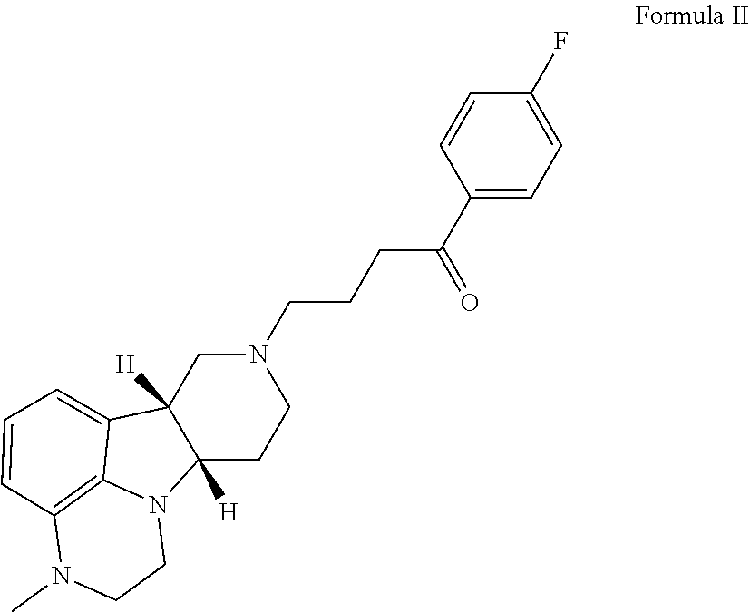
N12C3=C(N(C)CC1)C=CC=C3C1([H])C2([H])CCN(CCCC(=O)C2=CC=C(F)C=C2)C1
